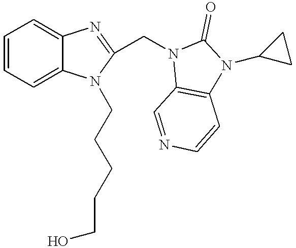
C1=CC=C2C(=C1)N=C(CN1C3=C(N(C4CC4)C1=O)C=CN=C3)N2CCCCCO
